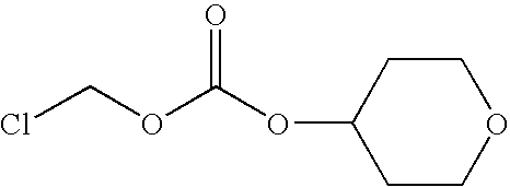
ClCOC(OC1CCOCC1)=O
